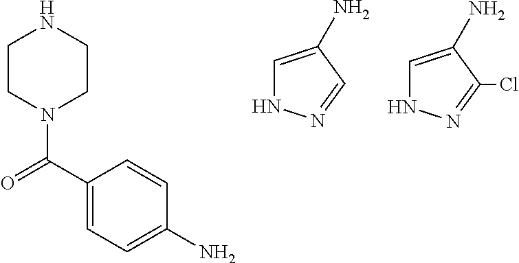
C1=C(N)C=NN1.C1=C(N)C(Cl)=NN1.C1CN(C(C2=CC=C(N)C=C2)=O)CCN1
